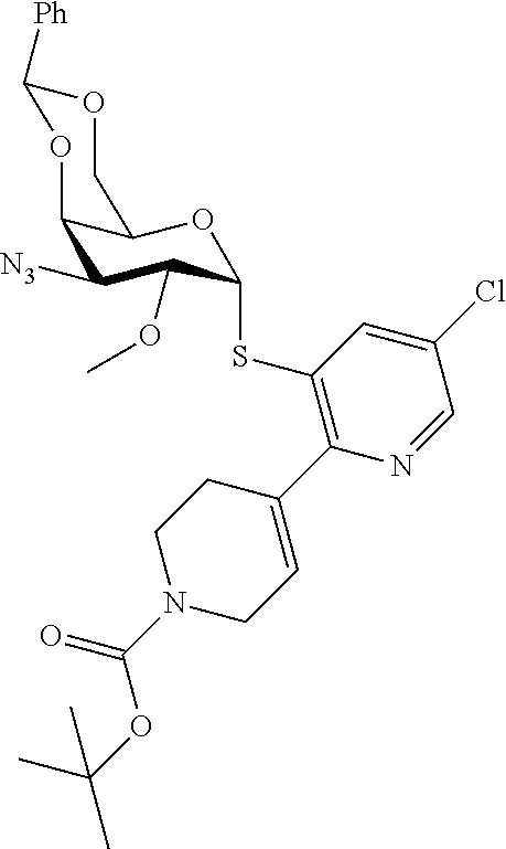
[N3]C1C2C(OC(SC3=C(C4=CCN(C(=O)OC(C)(C)C)CC4)N=CC(Cl)=C3)C1OC)COC([Ph])O2
